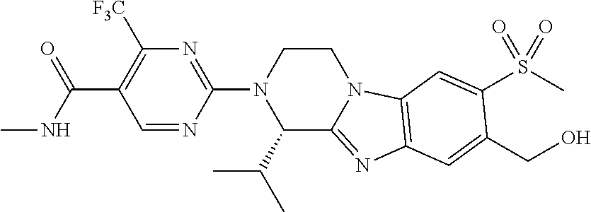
C1=NC(N2C(C(C)C)C3=NC4=C(N3CC2)C=C(S(C)(=O)=O)C(CO)=C4)=NC([F3C])=C1C(NC)=O
